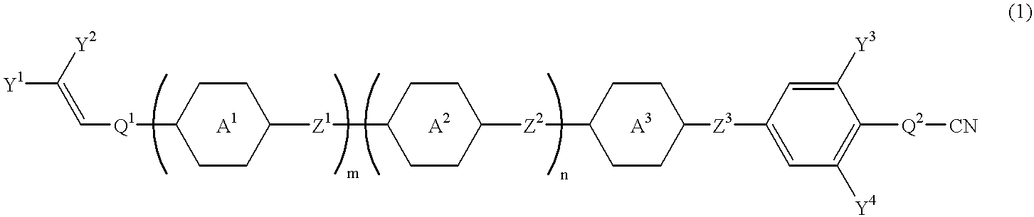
[Y1]C(=C[Q1]C1CCC([Z1]C2CCC([Z2]C3CCC([Z3]C4=CC([Y4])=C([Q2][CN])C([Y3])=C4)CC3)CC2)CC1)[Y2].[A1].[A2].[A3]
